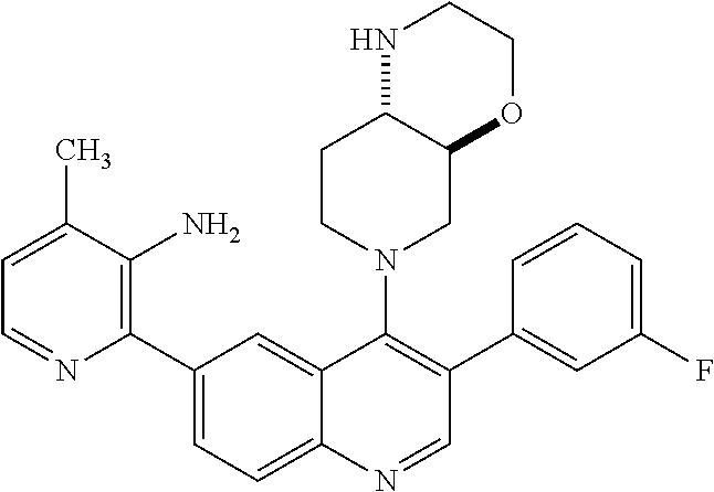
C1(C2=C(N)C(C)=CC=N2)=CC=C2C(=C1)C(N1CC3C(CC1)NCCO3)=C(C1=CC(F)=CC=C1)C=N2
